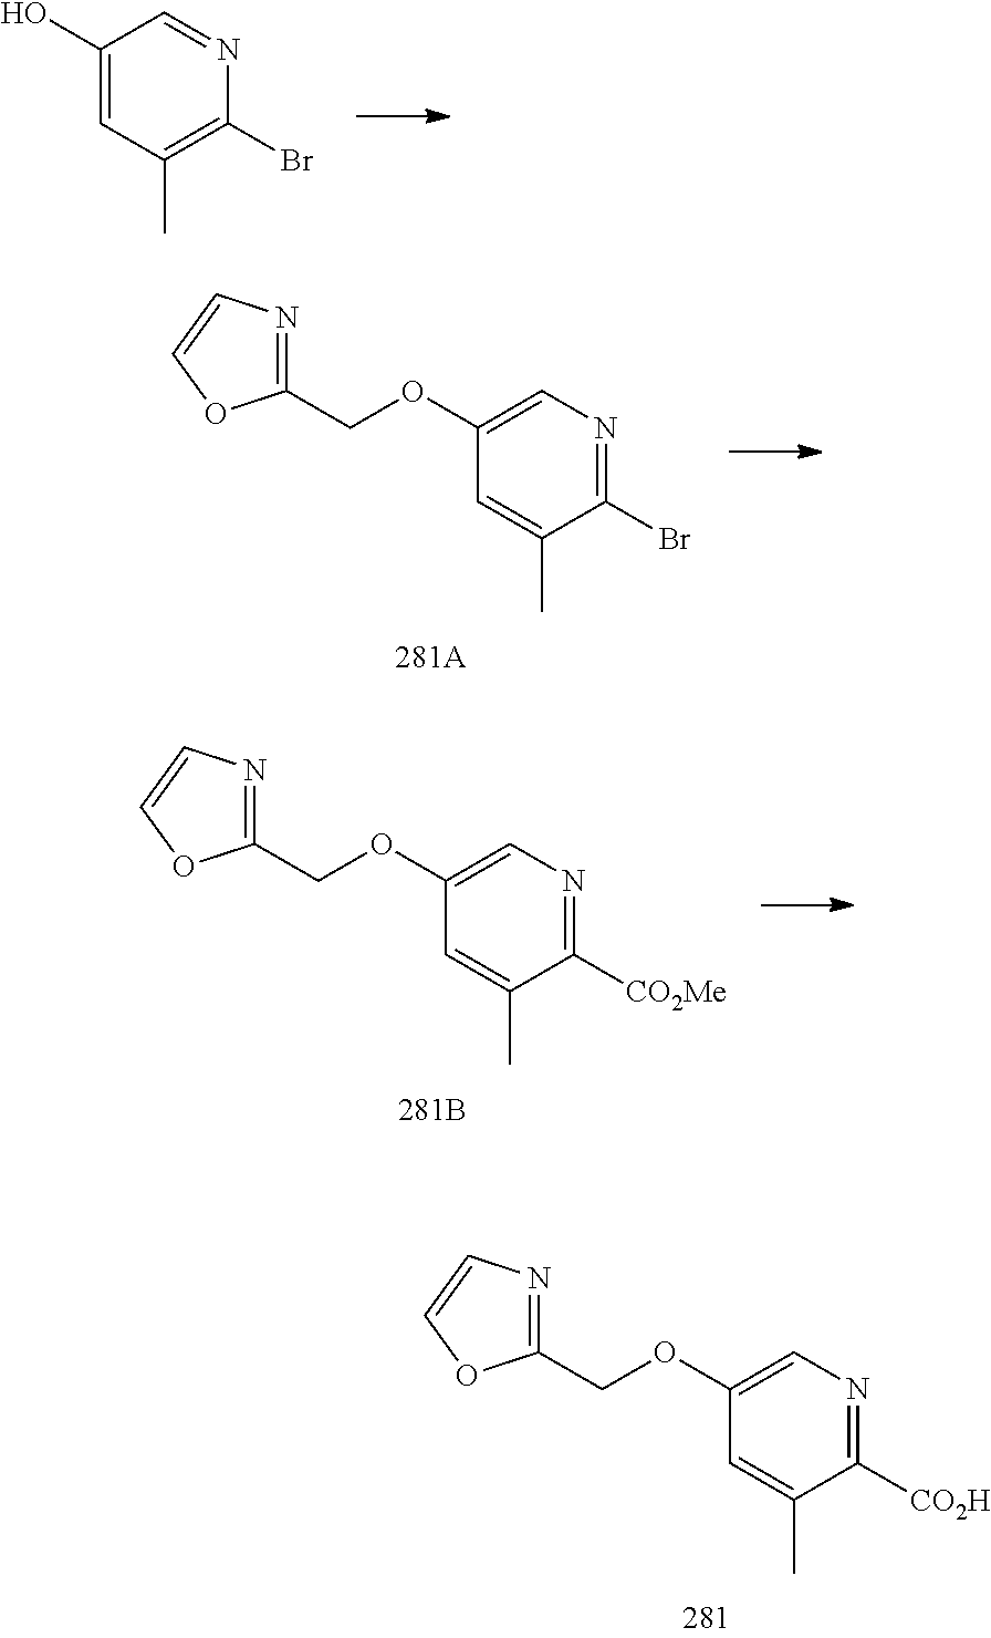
C1(O)=CC(C)=C(Br)N=C1.C1=C(C)C([CO2H])=NC=C1OCC1=NC=CO1.C1=C(C)C(Br)=NC=C1OCC1=NC=CO1.C1=C(C)C([CO2Me])=NC=C1OCC1=NC=CO1
